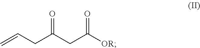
C=CCC(CC([OR])=O)=O
